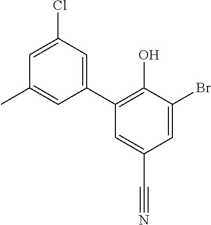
C1=C(Br)C(O)=C(C2=CC(Cl)=CC(C)=C2)C=C1C#N
